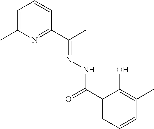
C1=C(C)N=C(C(C)=NNC(=O)C2=CC=CC(C)=C2O)C=C1
